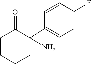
C1(C2(N)C(=O)CCCC2)=CC=C(F)C=C1
